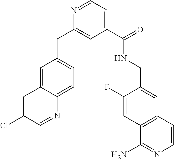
C1=C2C(=CC=C1CC1=CC(C(NCC3=CC4=C(C=C3F)C(N)=NC=C4)=O)=CC=N1)N=CC(Cl)=C2
